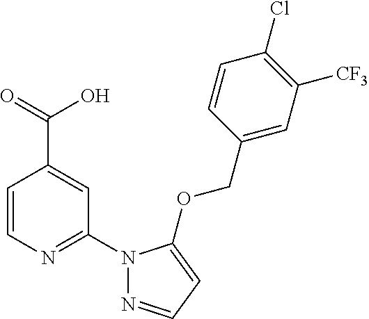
C1=CN=C(N2N=CC=C2OCC2=CC([CF3])=C(Cl)C=C2)C=C1C(=O)O
